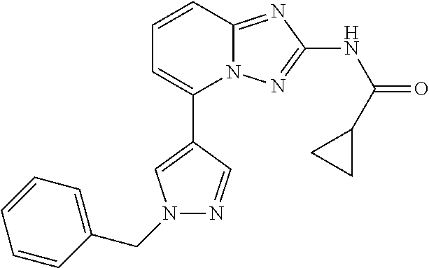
N1(CC2=CC=CC=C2)N=CC(C2=CC=CC3=NC(NC(C4CC4)=O)=NN23)=C1
